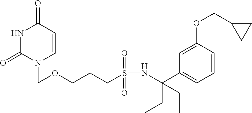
N1C(=O)N(COCCCS(NC(C2=CC=CC(OCC3CC3)=C2)(CC)CC)(=O)=O)C=CC1=O
